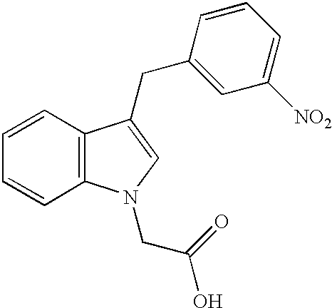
C1=CC2=C(C=C1)C(CC1=CC([NO2])=CC=C1)=CN2CC(O)=O
